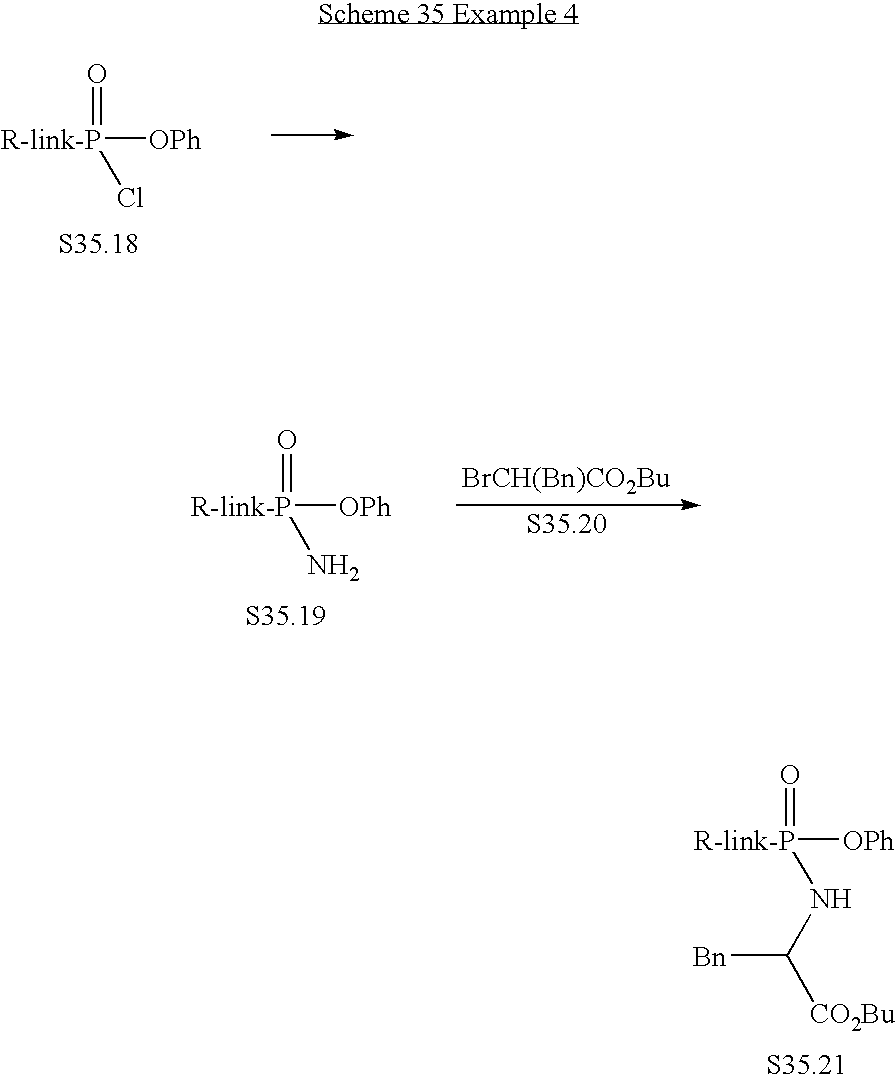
[R-link-P]([OPh])(=O)NC([CO2Bu])[Bn].[R-link-P]([OPh])(=O)Cl.[BrCH(Bn)CO2Bu].[R-link-P]([OPh])(=O)N
